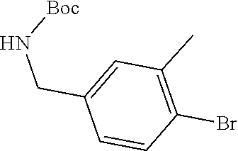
C(C1=CC(C)=C(Br)C=C1)N[Boc]
